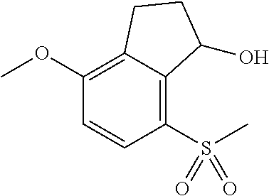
C1(OC)=C2C(=C(S(=O)(=O)C)C=C1)C(O)CC2
